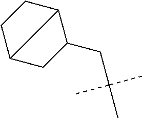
C(C(C)(C)C)C1C2CCC2C1
